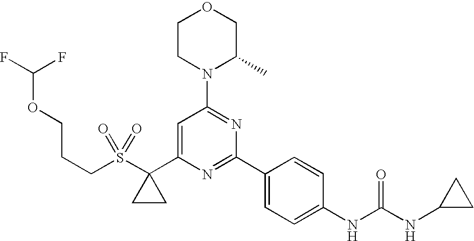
S(C1(C2=CC(N3C(C)COCC3)=NC(C3=CC=C(NC(NC4CC4)=O)C=C3)=N2)CC1)(=O)(=O)CCCOC(F)F
